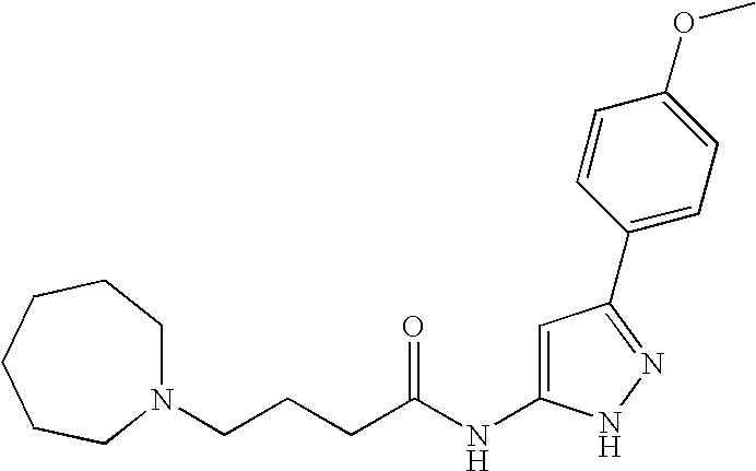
N1(CCCC(NC2=CC(C3=CC=C(OC)C=C3)=NN2)=O)CCCCCC1
